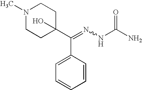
N1(C)CCC(O)(C(C2=CC=CC=C2)=NNC(=O)N)CC1
